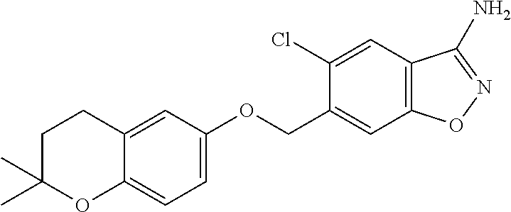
C1=C(OCC2=CC3=C(C=C2Cl)C(N)=NO3)C=C2C(=C1)OC(C)(C)CC2
